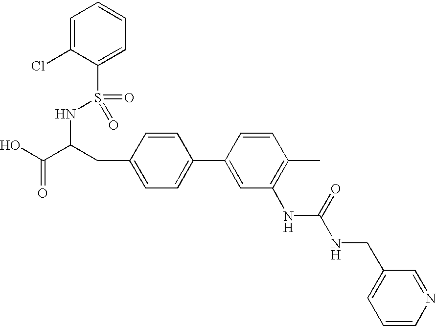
C(C1=CC=C(C2=CC(NC(NCC3=CC=CN=C3)=O)=C(C)C=C2)C=C1)C(C(O)=O)NS(C1=CC=CC=C1Cl)(=O)=O
